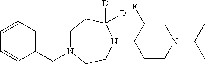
C(N1CCC([D])([D])N(C2CCN(C(C)C)CC2F)CC1)C1=CC=CC=C1
